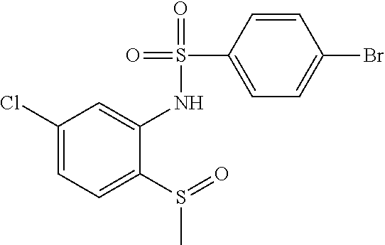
C1(Cl)=CC=C(S(=O)C)C(NS(C2=CC=C(Br)C=C2)(=O)=O)=C1
